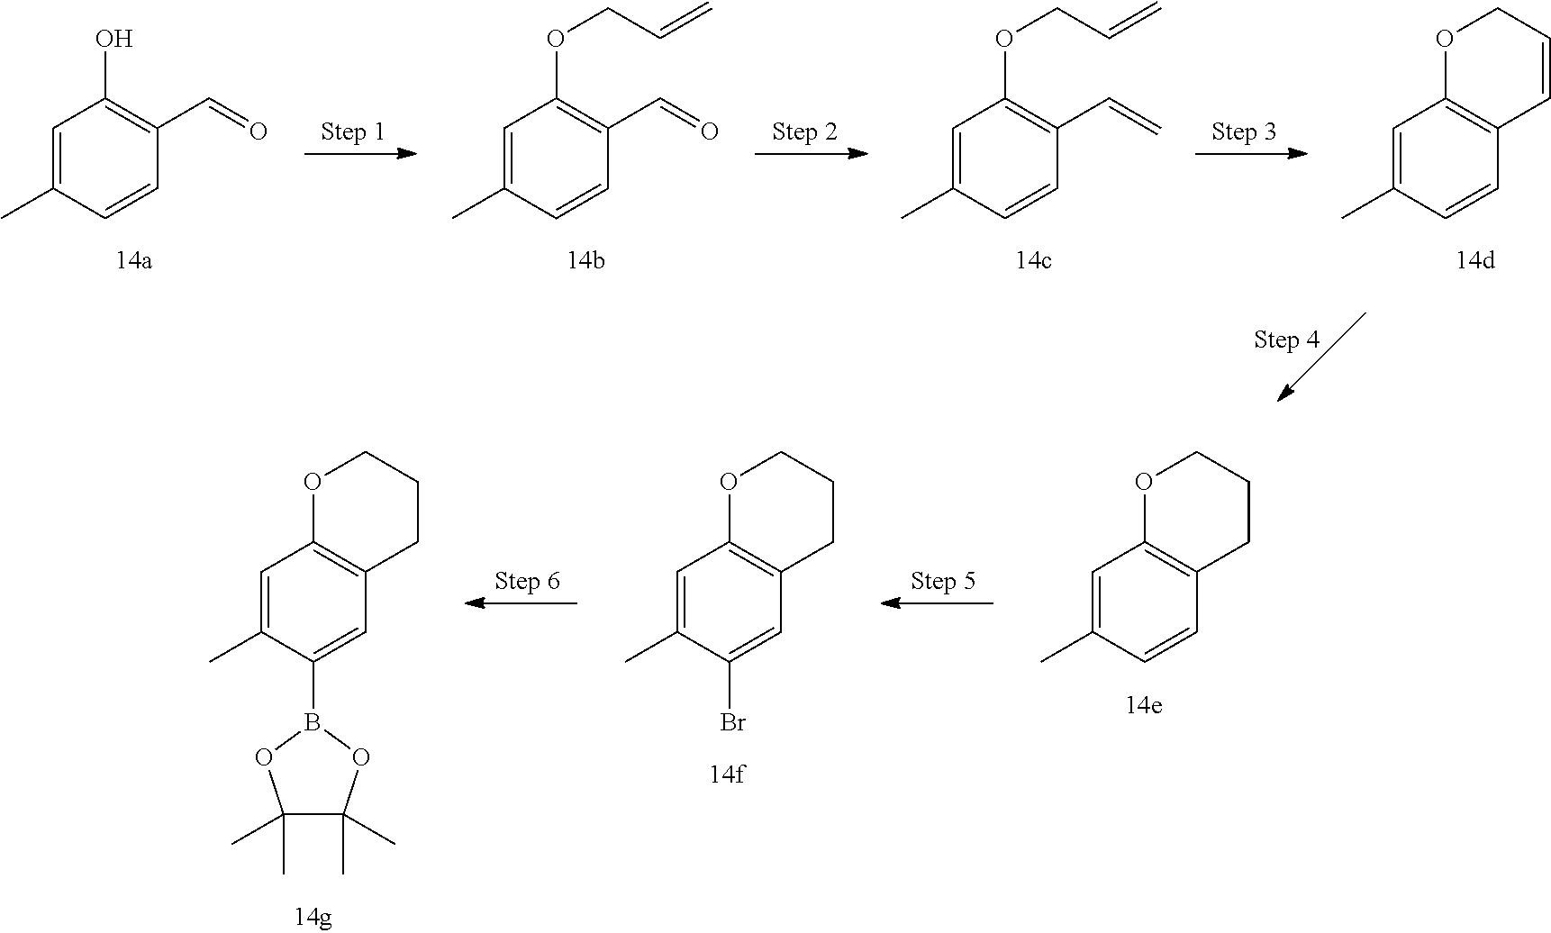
C1=C(C)C=CC(C=O)=C1O.C1=C(C)C=CC(C=O)=C1OCC=C.C1=C(C)C=CC(C=C)=C1OCC=C.C1=C(C)C=CC2=C1OCC=C2.O1C2=C(CCC1)C=C(B1OC(C)(C)C(C)(C)O1)C(C)=C2.O1C2=C(CCC1)C=C(Br)C(C)=C2.O1C2=C(CCC1)C=CC(C)=C2
